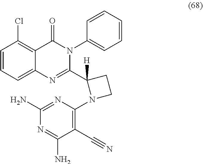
ClC1=C2C(=CC=C1)N=C(C1([H])N(C3=C(C#N)C(N)=NC(N)=N3)CC1)N(C1=CC=CC=C1)C2=O
